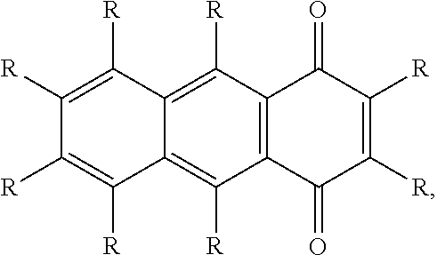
C12=C([R])C3=C(C([R])=C1C([R])=C([R])C([R])=C2[R])C(=O)C([R])=C([R])C3=O
